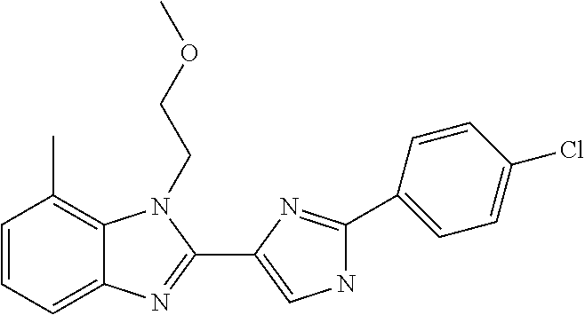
C1=CC=C2C(=C1C)N(CCOC)C(C1=CNC(C3=CC=C(Cl)C=C3)=N1)=N2
